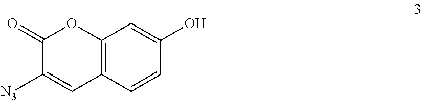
C12=C(C=CC(O)=C1)C=C([N3])C(=O)O2
